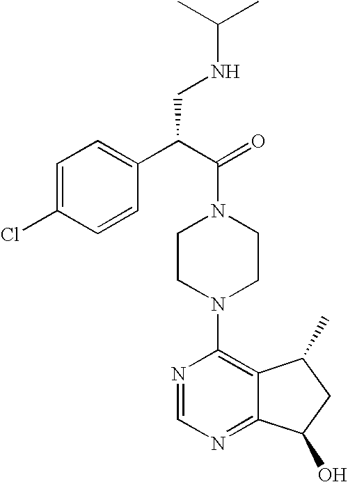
N1=CN=C2C(=C1N1CCN(C(=O)C(CNC(C)C)C3=CC=C(Cl)C=C3)CC1)C(C)CC2O
